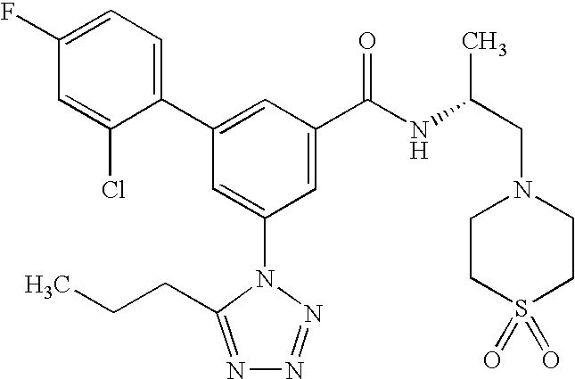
C1(C2=CC(C(NC(CN3CCS(=O)(=O)CC3)C)=O)=CC(N3C(CCC)=NN=N3)=C2)=CC=C(F)C=C1Cl
